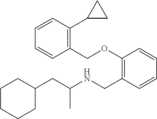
C1(CC(NCC2=C(OCC3=C(C4CC4)C=CC=C3)C=CC=C2)C)CCCCC1
